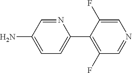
N1=CC(N)=CC=C1C1=C(F)C=NC=C1F
